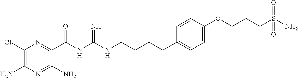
C1(Cl)=C(N)N=C(N)C(C(NC(NCCCCC2=CC=C(OCCCS(N)(=O)=O)C=C2)=N)=O)=N1
